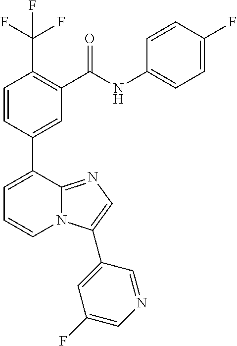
C1=CC(C2=CC=CN3C2=NC=C3C2=CC(F)=CN=C2)=CC(C(=O)NC2=CC=C(F)C=C2)=C1C(F)(F)F
